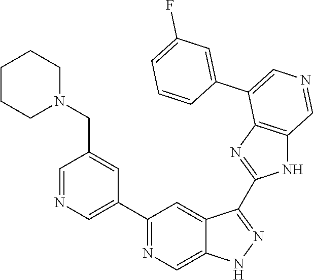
C1(C2=CN=CC(CN3CCCCC3)=C2)=NC=C2C(=C1)C(C1=NC3=C(N1)C=NC=C3C1=CC(F)=CC=C1)=NN2
